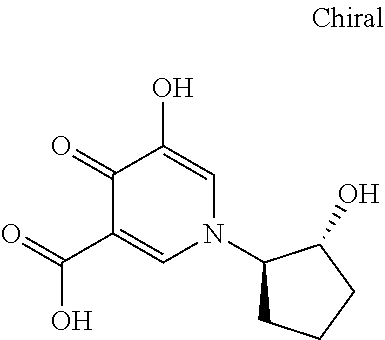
C1(=O)C(C(O)=O)=CN(C2CCCC2O)C=C1O
